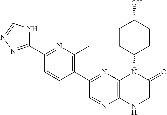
C1(C2=NC3=C(N=C2)NCC(=O)N3C2CCC(O)CC2)=C(C)N=C(C2=NN=CN2)C=C1
